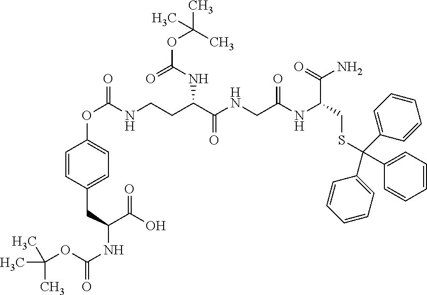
C1=CC(CC(NC(=O)OC(C)(C)C)C(O)=O)=CC=C1OC(NCCC(C(NCC(NC(C(N)=O)CSC(C1=CC=CC=C1)(C1=CC=CC=C1)C1=CC=CC=C1)=O)=O)NC(OC(C)(C)C)=O)=O
